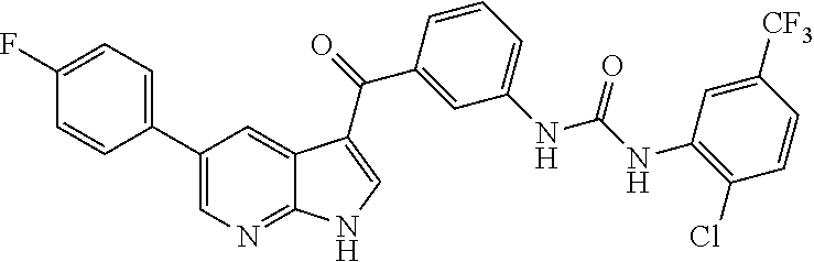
C1(C2=CC=C(F)C=C2)=CN=C2C(=C1)C(C(C1=CC(NC(=O)NC3=C(Cl)C=CC([CF3])=C3)=CC=C1)=O)=CN2
